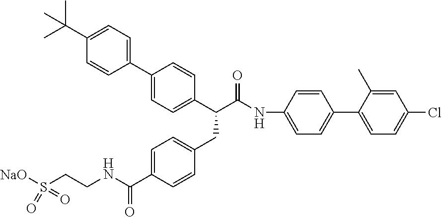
C1=C(C(NCCS([NaO])(=O)=O)=O)C=CC(CC(C(NC2=CC=C(C3=CC=C(Cl)C=C3C)C=C2)=O)C2=CC=C(C3=CC=C(C(C)(C)C)C=C3)C=C2)=C1
